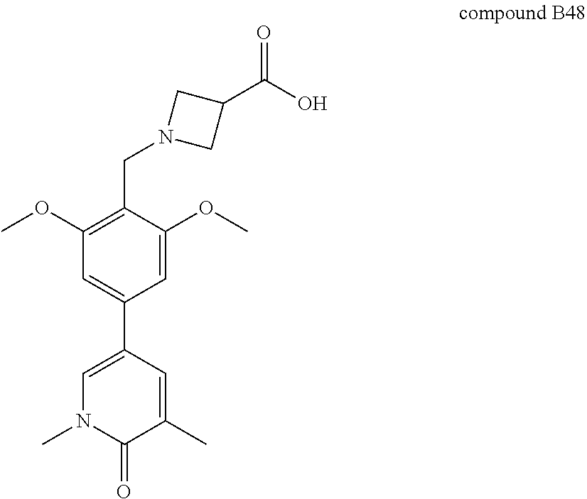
C1(C2=CC(OC)=C(CN3CC(C(O)=O)C3)C(OC)=C2)=CN(C)C(=O)C(C)=C1
